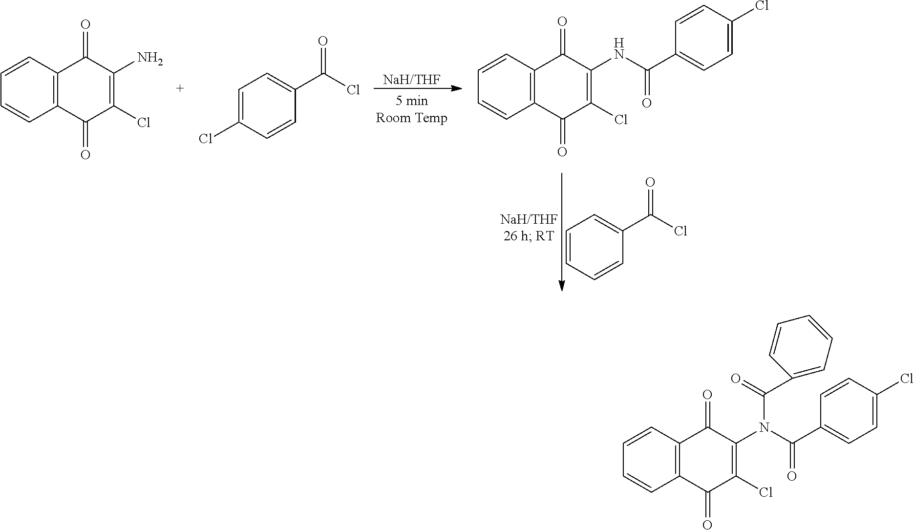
C12=C(C=CC=C1)C(=O)C(N(C(=O)C1=CC=C(Cl)C=C1)C(=O)C1=CC=CC=C1)=C(Cl)C2=O.C12=C(C=CC=C1)C(=O)C(N)=C(Cl)C2=O.[NaH/THF].C12=C(C=CC=C1)C(=O)C(NC(C1=CC=C(Cl)C=C1)=O)=C(Cl)C2=O.C1=CC=CC(C(Cl)=O)=C1.C1=CC(C(Cl)=O)=CC=C1Cl
